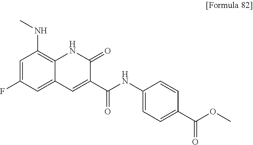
C1=C(F)C=C2C(=C1NC)NC(=O)C(C(NC1=CC=C(C(=O)OC)C=C1)=O)=C2
